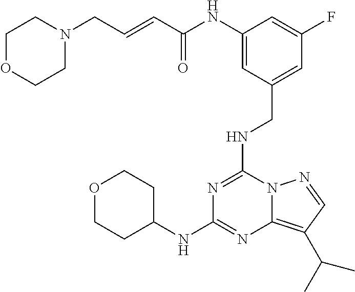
N(C1=NC(NC2CCOCC2)=NC2=C(C(C)C)C=NN12)CC1=CC(F)=CC(NC(C=CCN2CCOCC2)=O)=C1
